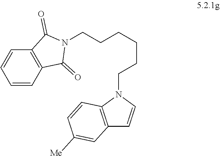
C1=CC2=C(C=C1)C(=O)N(CCCCCCN1C3=C(C=C1)C=C([Me])C=C3)C2=O
